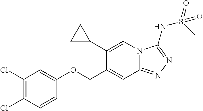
C1(COC2=CC(Cl)=C(Cl)C=C2)=CC2=NN=C(NS(=O)(C)=O)N2C=C1C1CC1
